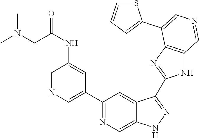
C1(C2=CN=CC(NC(=O)CN(C)C)=C2)=NC=C2C(=C1)C(C1=NC3=C(N1)C=NC=C3C1=CC=CS1)=NN2
